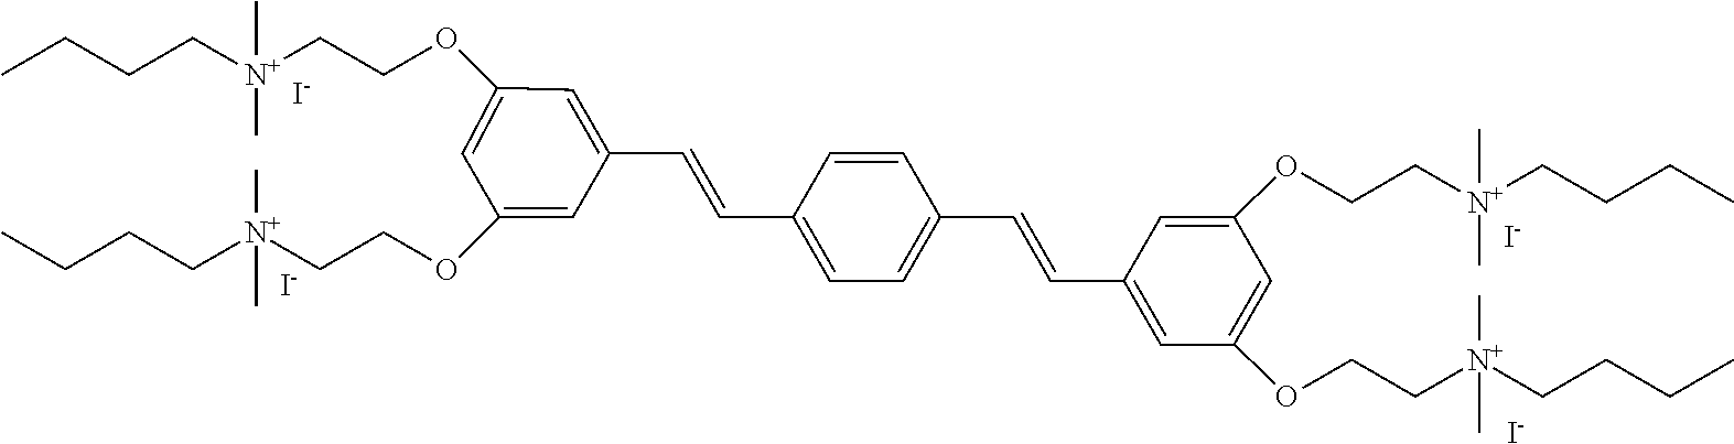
[I-].[I-].C1=C(OCC[N+](CCCC)(C)C)C=C(OCC[N+](CCCC)(C)C)C=C1C=CC1=CC=C(C=CC2=CC(OCC[N+](CCCC)(C)C)=CC(OCC[N+](CCCC)(C)C)=C2)C=C1.[I-].[I-]
